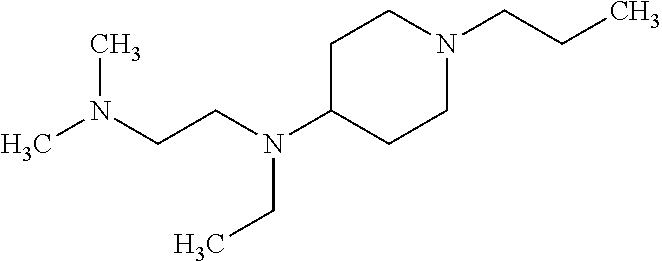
CN(CCN(C1CCN(CCC)CC1)CC)C
